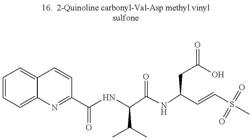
C1=CC=C2C(=C1)C=CC(C(=O)NC(C(C)C)C(=O)NC(CC(O)=O)C=CS(C)(=O)=O)=N2
